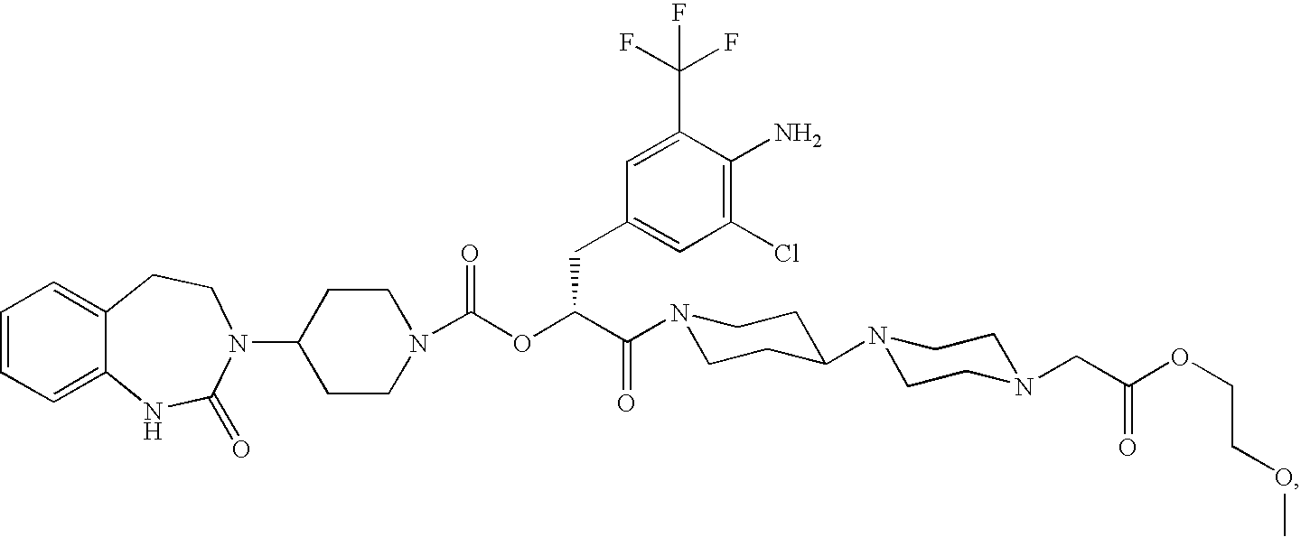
C1=CC=C2C(=C1)CCN(C1CCN(C(OC(C(=O)N3CCC(N4CCN(CC(OCCOC)=O)CC4)CC3)CC3=CC(Cl)=C(N)C(C(F)(F)F)=C3)=O)CC1)C(=O)N2
